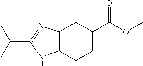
C12=C(N=C(C(C)C)N1)CC(C(OC)=O)CC2
